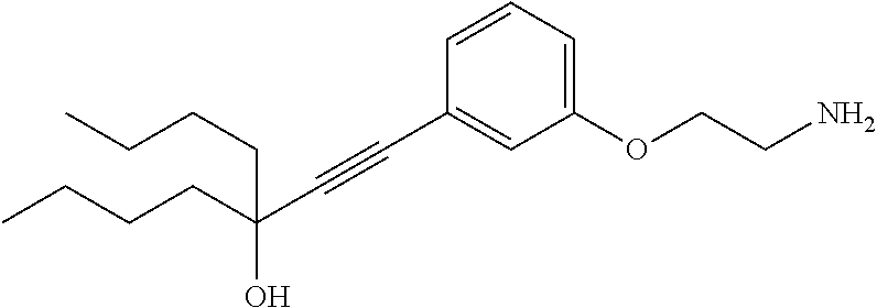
C(#CC1=CC(OCCN)=CC=C1)C(CCCC)(CCCC)O
